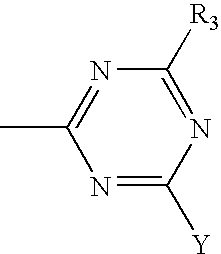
N1=C([Y])N=C([R3])N=C1C
